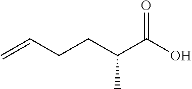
C=CCCC(C(O)=O)C
